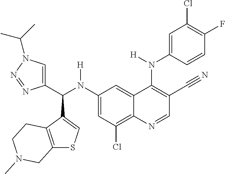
C1(N(C(C2=CN(C(C)C)N=N2)C2=CSC3=C2CCN(C)C3)[H])=CC(Cl)=C2C(=C1)C(N([H])C1=CC(Cl)=C(F)C=C1)=C(C#N)C=N2
